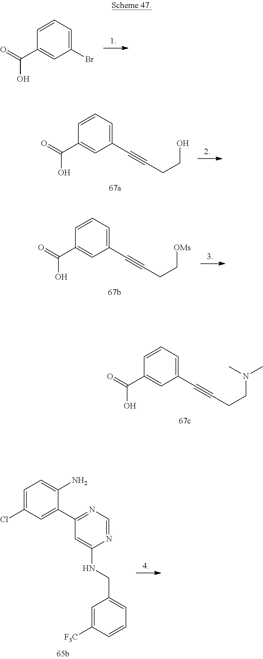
C1=CC=C(Br)C=C1C(=O)O.C1=C(Cl)C=C(C2=NC=NC(NCC3=CC=CC([F3C])=C3)=C2)C(N)=C1.C1=CC=C(C#CCCN(C)C)C=C1C(=O)O.C1=CC=C(C#CCCO)C=C1C(=O)O.C1=CC=C(C#CCC[OMs])C=C1C(=O)O
